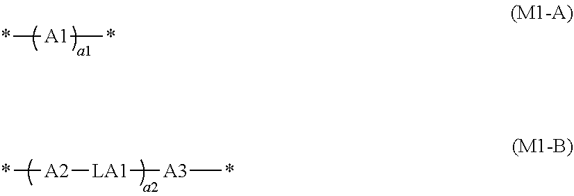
*[A1]*.*[A2][LA1][A3]*
